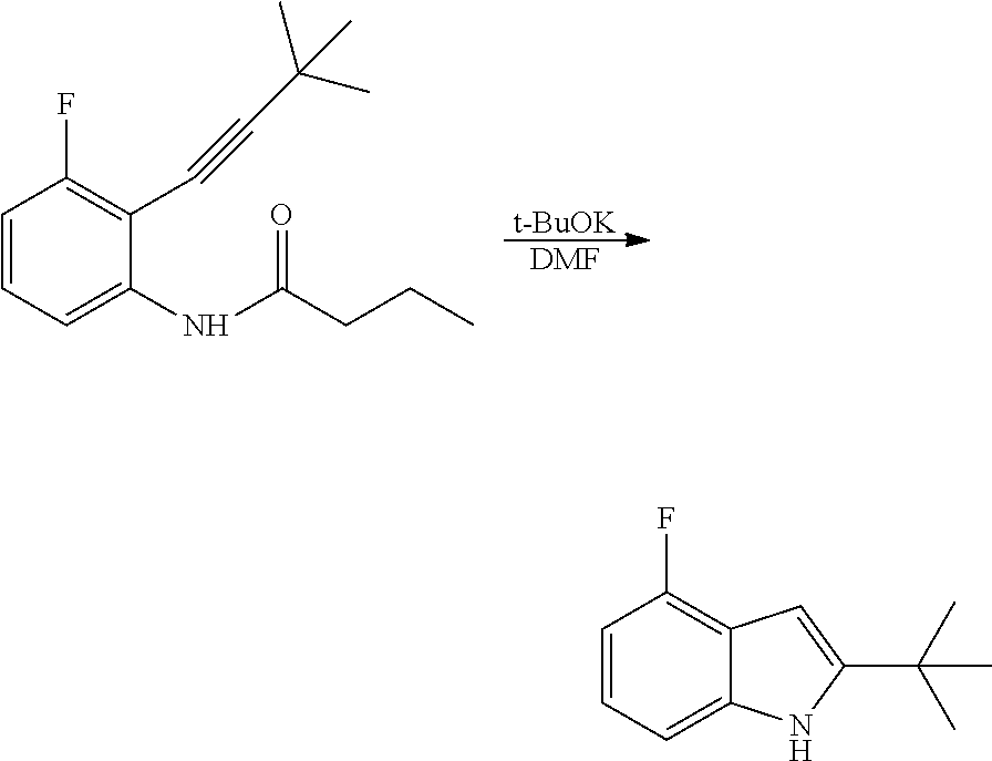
[t-BuOK].[DMF].C1=CC=C(NC(CCC)=O)C(C#CC(C)(C)C)=C1F.C1=CC=C2C(=C1F)C=C(C(C)(C)C)N2
